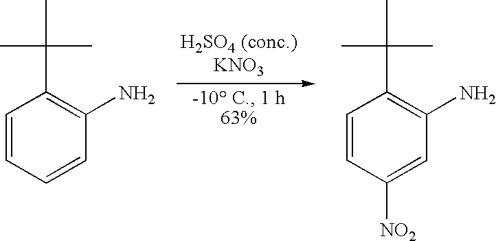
C1=CC=CC(N)=C1C(C)(C)C.C1=CC([NO2])=CC(N)=C1C(C)(C)C
